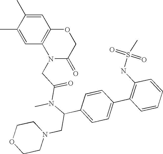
C1(C)=CC2=C(C=C1C)OCC(=O)N2CC(N(C(C1=CC=C(C2=C(NS(C)(=O)=O)C=CC=C2)C=C1)CN1CCOCC1)C)=O
